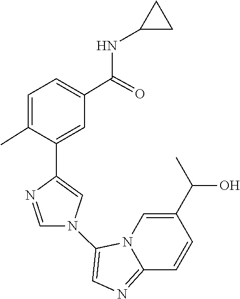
N12C(=NC=C1N1C=C(C3=CC(C(NC4CC4)=O)=CC=C3C)N=C1)C=CC(C(O)C)=C2
